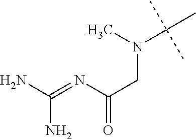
NC(=NC(CN(C)C(C)(C)C)=O)N
